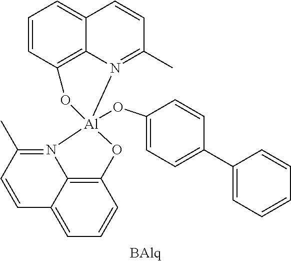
C1=CC2=C3C(=C1)C=CC(C)=N3[Al]1(OC3=CC=C(C4=CC=CC=C4)C=C3)(N3=C(C)C=CC4=CC=CC(=C43)O1)O2
